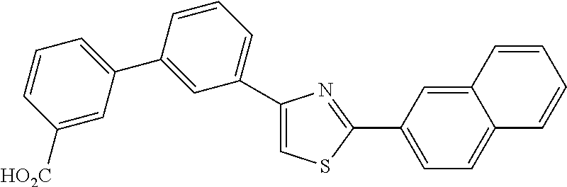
C1(C2=CC=CC([HO2C])=C2)=CC(C2=CSC(C3=CC=C4C(=C3)C=CC=C4)=N2)=CC=C1
